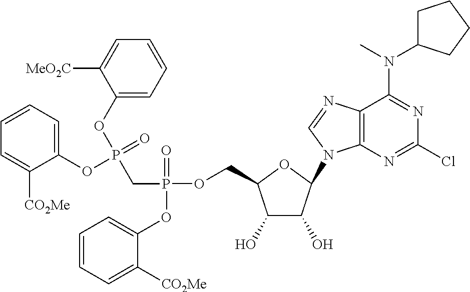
C1(O)C(O)C(N2C3=C(N=C2)C(N(C2CCCC2)C)=NC(Cl)=N3)OC1COP(CP(OC1=CC=CC=C1[MeO2C])(=O)OC1=CC=CC=C1[CO2Me])(=O)OC1=CC=CC=C1[CO2Me]
